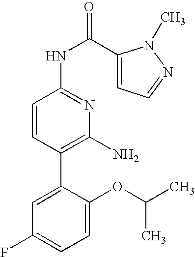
C1=C(OC(C)C)C(C2=C(N)N=C(NC(=O)C3=CC=NN3C)C=C2)=CC(F)=C1
